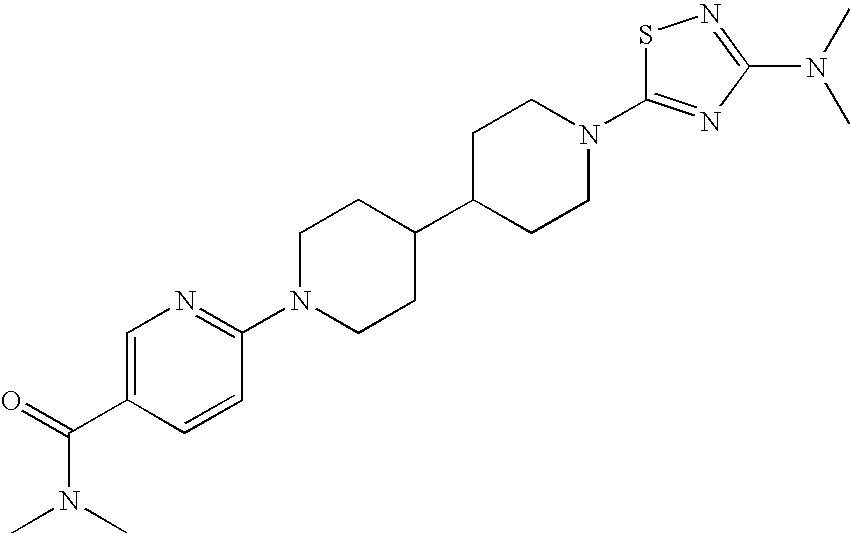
C1=C(C(=O)N(C)C)C=CC(N2CCC(C3CCN(C4=NC(N(C)C)=NS4)CC3)CC2)=N1
